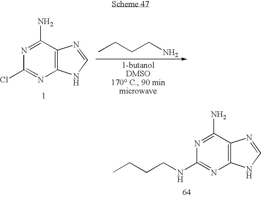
C12=C(C(N)=NC(Cl)=N1)N=CN2.CCCCN.C12=C(C(N)=NC(NCCCC)=N1)N=CN2
